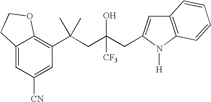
C12=CC([CN])=CC(C(CC(CC3=CC4=C(N3[H])C=CC=C4)(O)[CF3])(C)C)=C1OCC2
